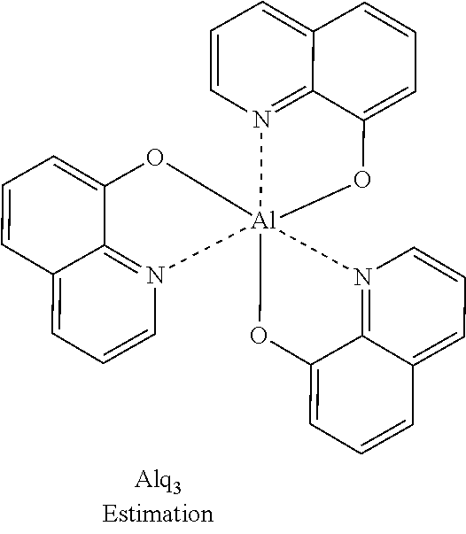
C1=CN2=C3C(=C1)C=CC=C3O[Al]213(OC2=CC=CC4=CC=CN1=C42)N1=C2C(=CC=C1)C=CC=C2O3
